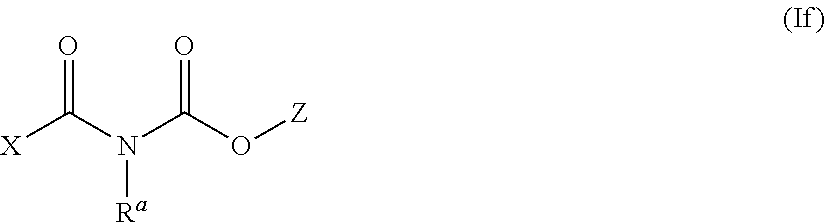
O=C(N(C(O[Z])=O)[Ra])[X]
